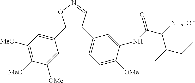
C1(C2=CC([MeO])=C([MeO])C([OMe])=C2)=C(C2=CC=C([OMe])C(NC(C([NH3+Cl-])C(CC)C)=O)=C2)C=NO1
